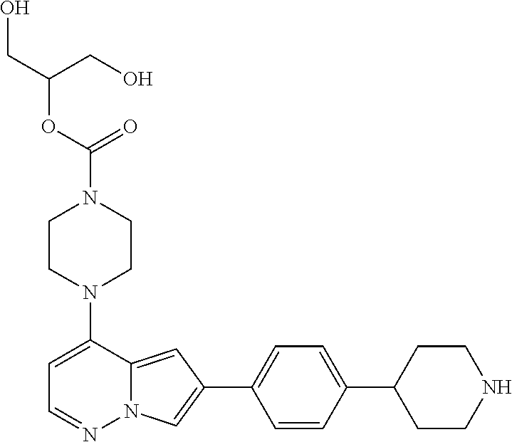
N1(C2=CC=NN3C2=CC(C2=CC=C(C4CCNCC4)C=C2)=C3)CCN(C(=O)OC(CO)CO)CC1
